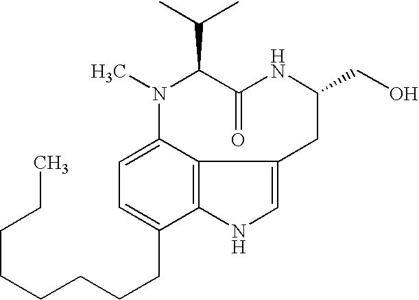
N1(C)C2=CC=C(CCCCCCCC)C3=C2C(=CN3)CC(CO)NC(=O)C1C(C)C
